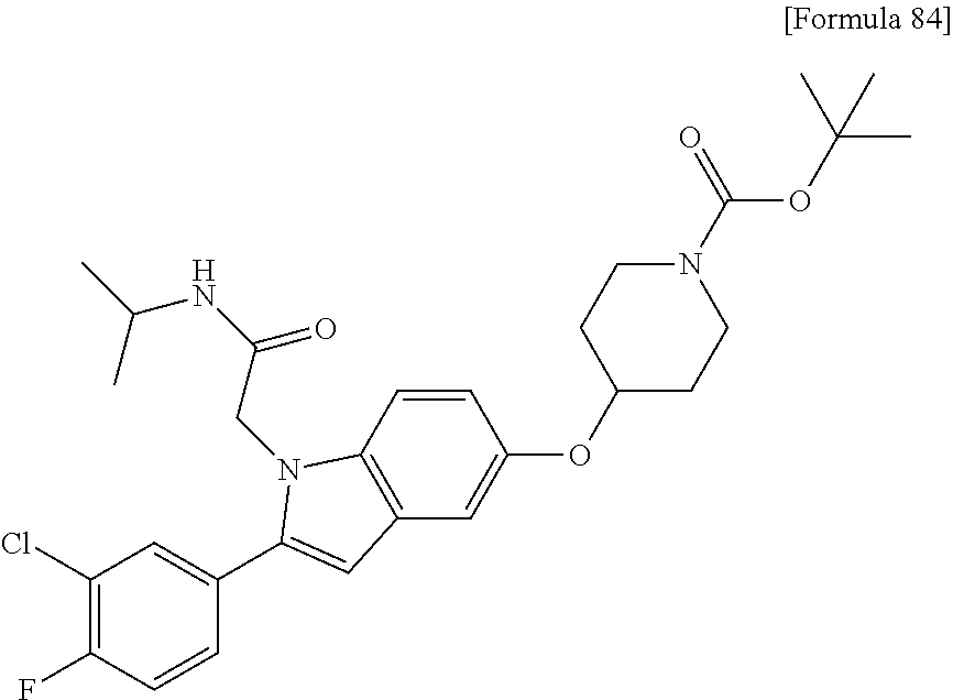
C1(Cl)=C(F)C=CC(C2=CC3=C(C=CC(OC4CCN(C(=O)OC(C)(C)C)CC4)=C3)N2CC(NC(C)C)=O)=C1
